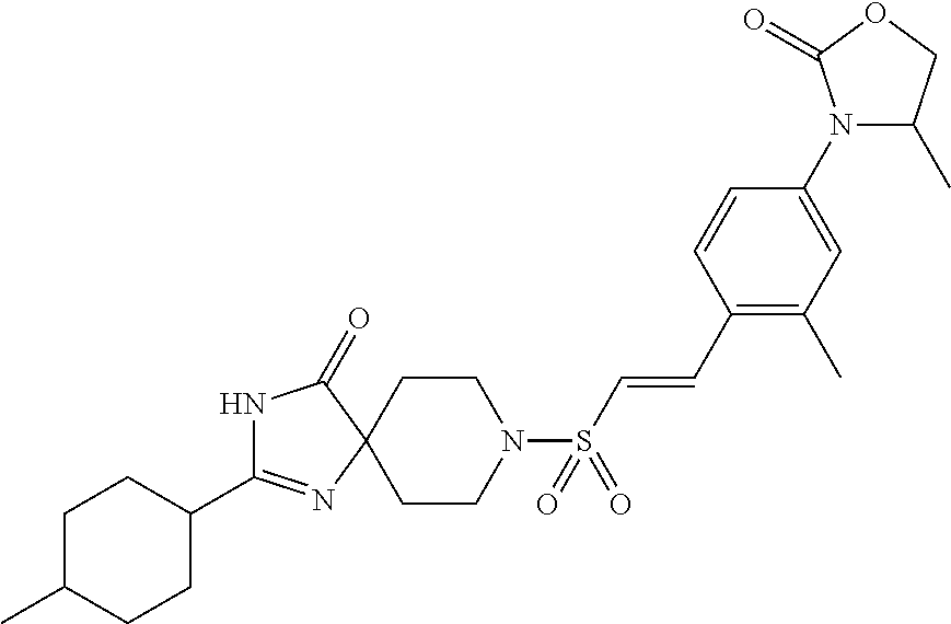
C1C(C)CCC(C2=NC3(C(=O)N2)CCN(S(C=CC2=C(C)C=C(N4C(C)COC4=O)C=C2)(=O)=O)CC3)C1
